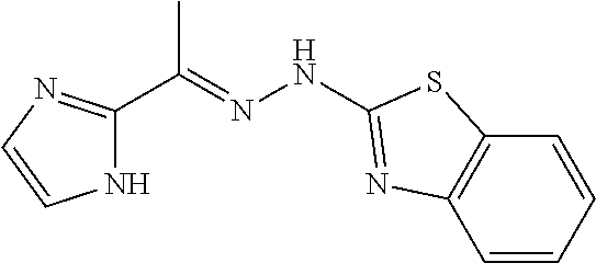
C(=NNC1=NC2=C(C=CC=C2)S1)(C)C1=NC=CN1
